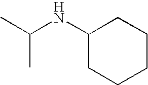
CC(NC1CCCCC1)C
